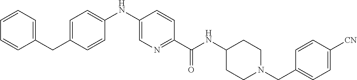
C1=CC(CC2=CC=C(NC3=CN=C(C(NC4CCN(CC5=CC=C([CN])C=C5)CC4)=O)C=C3)C=C2)=CC=C1
